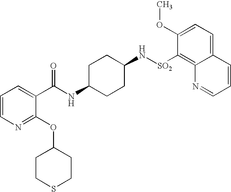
C1=CN=C(OC2CCSCC2)C(C(NC2CCC(N[SO2]C3=C4C(=CC=C3OC)C=CC=N4)CC2)=O)=C1
